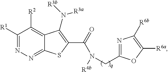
C1([R1])=NN=C2C(=C1[R2])C(N([R3b])[R3a])=C(C(=O)N([R4b])CC1=NC([R6b])=C([R6a])O1)S2
